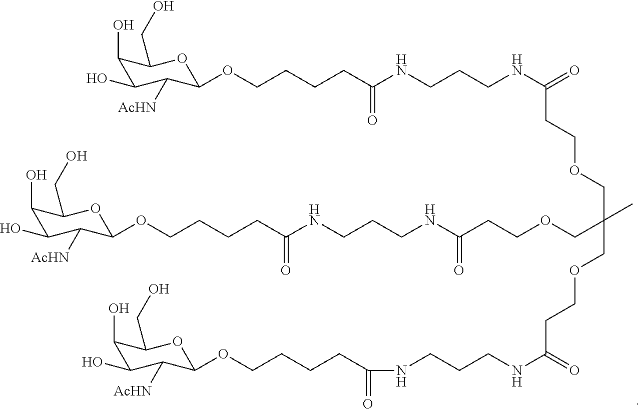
C1(O)C(O)C([AcHN])C(OCCCCC(NCCCNC(=O)CCOCC(COCCC(NCCCNC(CCCCOC2C([AcHN])C(O)C(O)C(CO)O2)=O)=O)(COCCC(=O)NCCCNC(CCCCOC2C([AcHN])C(O)C(O)C(CO)O2)=O)C)=O)OC1CO
